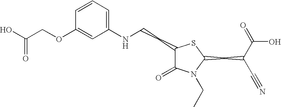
C1=CC=C(NCCC2C(=O)N(CC)C(CC(C#N)C(=O)O)S2)C=C1OCC(O)=O
